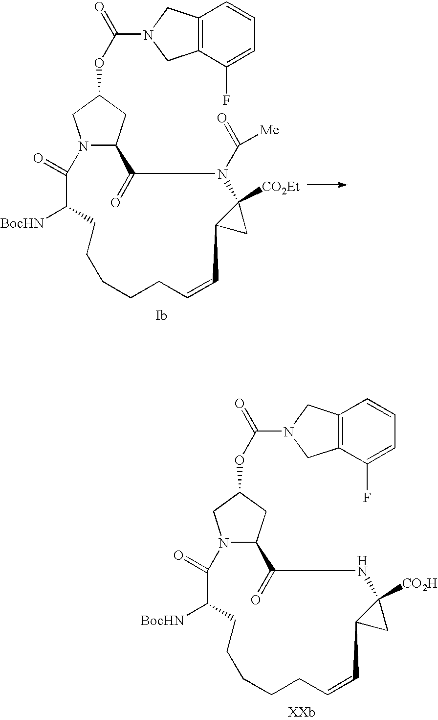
C12=C(C(F)=CC=C1)CN(C(=O)OC1CC3N(C1)C(=O)C([BocHN])CCCCCC=CC1C([CO2H])(NC3=O)C1)C2.C12=C(C(F)=CC=C1)CN(C(=O)OC1CC3N(C1)C(=O)C([BocHN])CCCCCC=CC1C([CO2Et])(N(C([Me])=O)C3=O)C1)C2
